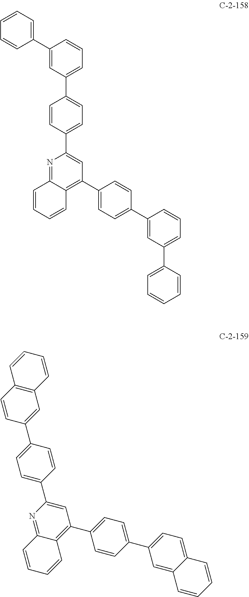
N1=C2C(=C(C3=CC=C(C4=CC(C5=CC=CC=C5)=CC=C4)C=C3)C=C1C1=CC=C(C3=CC=CC(C4=CC=CC=C4)=C3)C=C1)C=CC=C2.N1=C2C(=C(C3=CC=C(C4=CC=C5C(=C4)C=CC=C5)C=C3)C=C1C1=CC=C(C3=CC4=C(C=C3)C=CC=C4)C=C1)C=CC=C2
